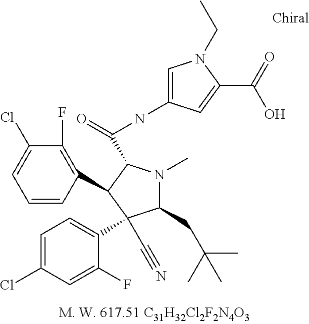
C1=CC(C2C(C(NC3=CN(CC)C(C(O)=O)=C3)=O)N(C)C(CC(C)(C)C)C2(C#N)C2=CC=C(Cl)C=C2F)=C(F)C(Cl)=C1
